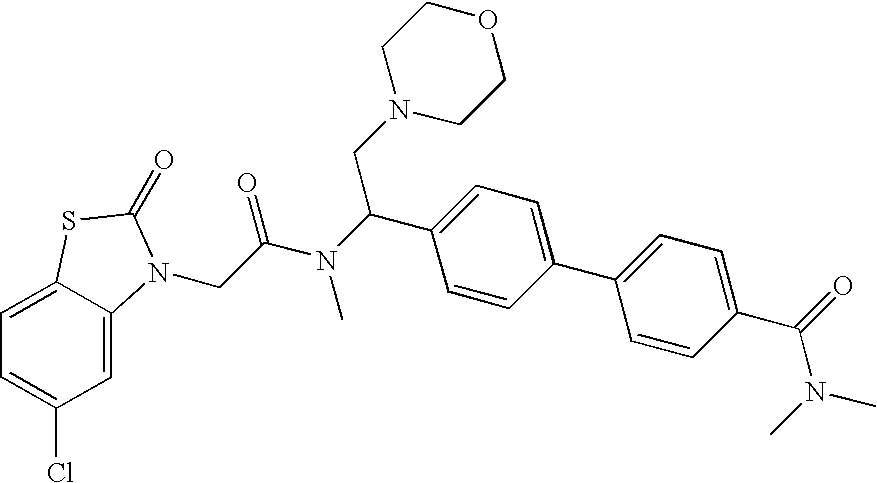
C1=C2C(=CC(Cl)=C1)N(CC(N(C(C1=CC=C(C3=CC=C(C(=O)N(C)C)C=C3)C=C1)CN1CCOCC1)C)=O)C(=O)S2
